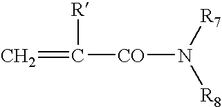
C=C([CO]N([R8])[R7])[R]
